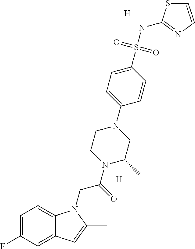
[H].[H].C1=C(F)C=C2C(=C1)N(CC(=O)N1C(C)CN(C3=CC=C(S(NC4=NC=CS4)(=O)=O)C=C3)CC1)C(C)=C2
